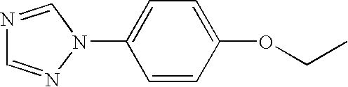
N1=CN(C2=CC=C(OCC)C=C2)N=C1
